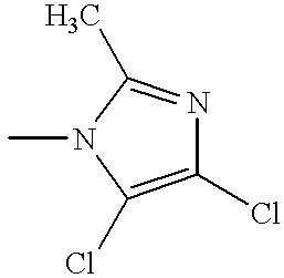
C1(Cl)=C(Cl)N(C)C(C)=N1
